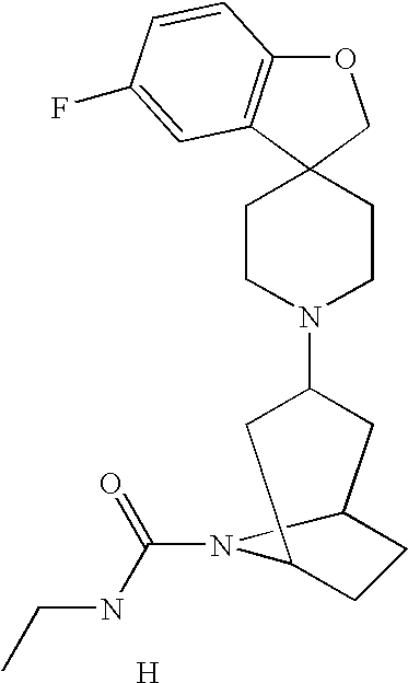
O1C2=C(C3(C1)CCN(C1CC4CCC(C1)N4C(=O)NCC)CC3)C=C(F)C=C2.[H]
